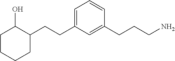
C1CCCC(CCC2=CC=CC(CCCN)=C2)C1O
